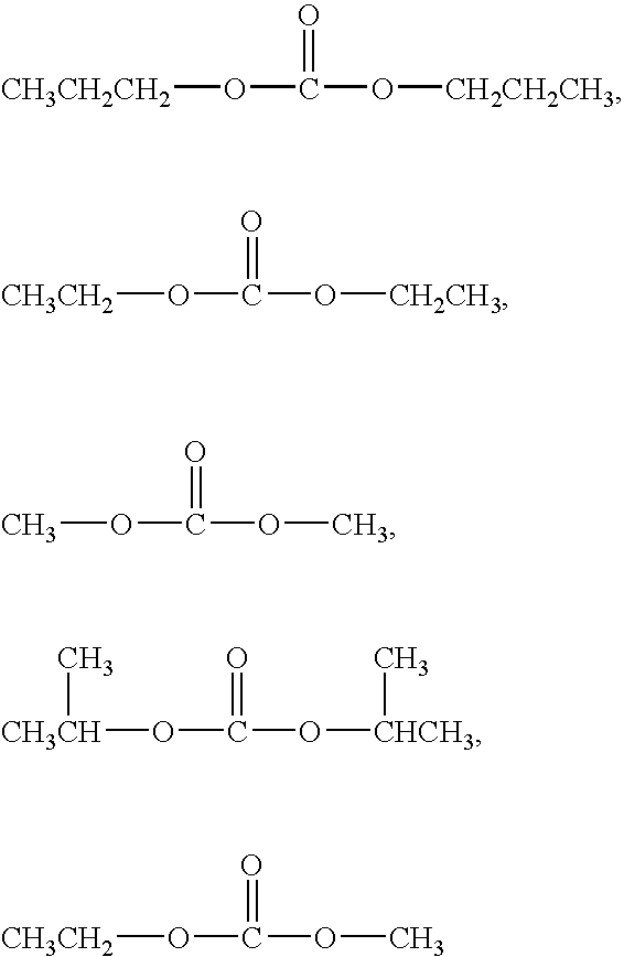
[CH3CH2CH2]OC(=O)O[CH2CH2CH3].[CH3CH2]OC(=O)O[CH2CH3].COC(=O)OC.[CH3CH](OC(=O)O[CHCH3]C)C.[CH3CH2]OC(=O)OC
